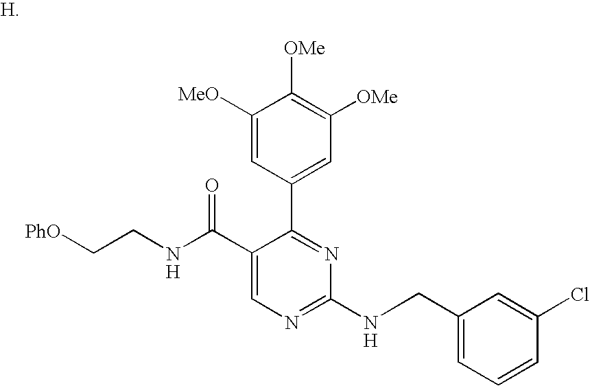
C1([MeO])=CC(C2=NC(NCC3=CC=CC(Cl)=C3)=NC=C2C(NCC[PhO])=O)=CC([OMe])=C1[OMe]
